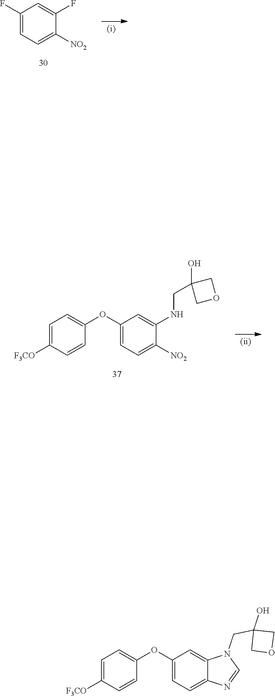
C1(F)=CC=C([NO2])C(F)=C1.C1=C([F3CO])C=CC(OC2=CC=C([NO2])C(NCC3(O)COC3)=C2)=C1.C1=C([F3CO])C=CC(OC2=CC=C3C(=C2)N(CC2(O)COC2)C=N3)=C1
